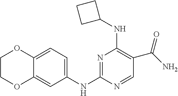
N1=C(NC2=CC=C3C(=C2)OCCO3)N=CC(C(N)=O)=C1NC1CCC1
